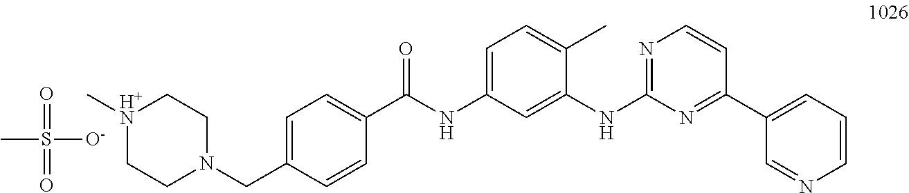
C1(NC2=NC=CC(C3=CC=CN=C3)=N2)=CC(NC(C2=CC=C(CN3CC[H+N](C)CC3)C=C2)=O)=CC=C1C.O=S(=O)([O-])C
